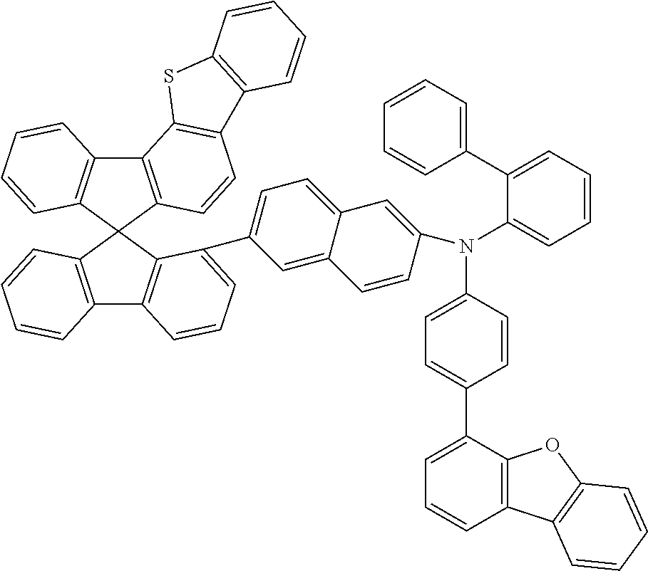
C12=C(C3(C4=C1C=CC=C4C1=CC=C4C(=C1)C=CC(N(C1=CC=CC=C1C1=CC=CC=C1)C1=CC=C(C5=CC=CC6=C5OC5=C6C=CC=C5)C=C1)=C4)C1=C(C4=C3C=CC=C4)C3=C(C=C1)C1=C(S3)C=CC=C1)C=CC=C2
